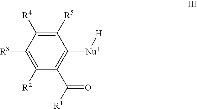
C1([R3])=C([R2])C(C([R1])=O)=C([Nu1][H])C([R5])=C1[R4]
